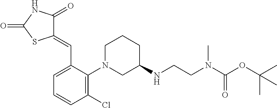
C1(=CC2=CC=CC(Cl)=C2N2CCCC(NCCN(C(=O)OC(C)(C)C)C)C2)C(=O)NC(=O)S1
